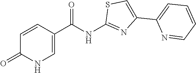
C1=CC(C(NC2=NC(C3=CC=CC=N3)=CS2)=O)=CNC1=O
